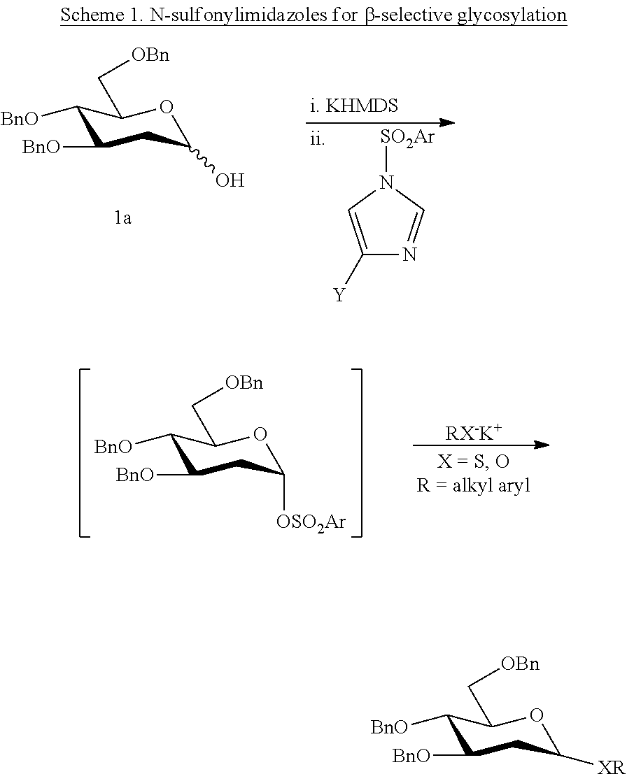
C1([BnO])C([BnO])CC([XR])OC1C[OBn].C1([Y])=CN([SO2Ar])C=N1.C1([BnO])C([BnO])CC(O)OC1C[OBn].C1([BnO])C([BnO])CC([OSO2Ar])OC1C[OBn].[RX-K+]
